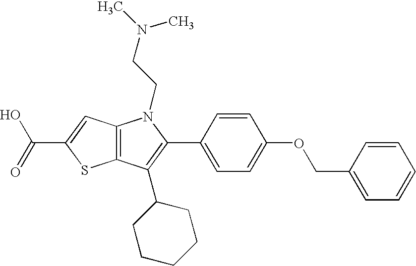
C12=C(C(C3CCCCC3)=C(C3=CC=C(OCC4=CC=CC=C4)C=C3)N1CCN(C)C)SC(C(=O)O)=C2
